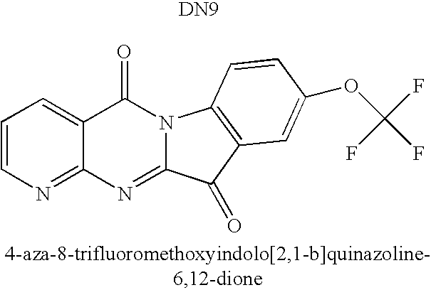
N1=C2C(=CC=C1)C(=O)N1C(=N2)C(=O)C2=C1C=CC(OC(F)(F)F)=C2.[DN9]
